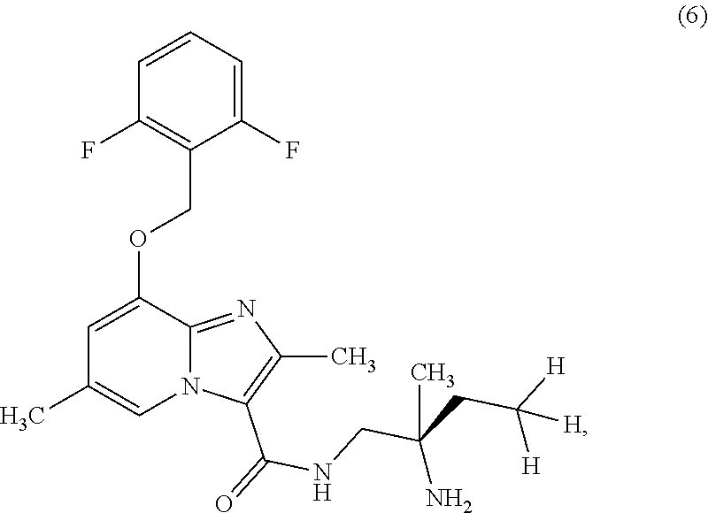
C1=C(OCC2=C(F)C=CC=C2F)C2=NC(C)=C(C(=O)NCC(CC([H])([H])[H])(C)N)N2C=C1C
